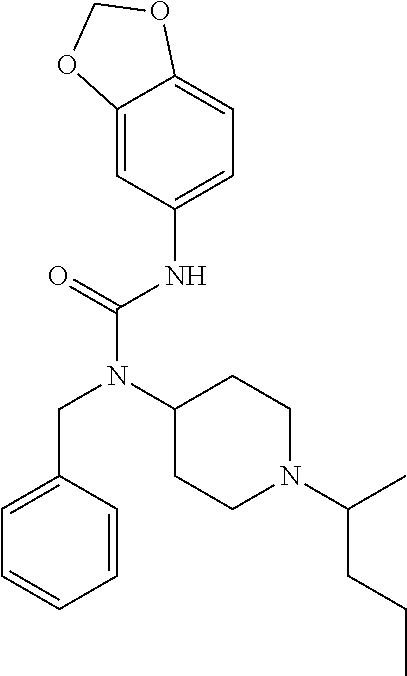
C1=C(CN(C(NC2=CC=C3C(=C2)OCO3)=O)C2CCN(C(CCC)C)CC2)C=CC=C1
